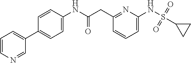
C1(CC(NC2=CC=C(C3=CC=CN=C3)C=C2)=O)=NC(NS(=O)(=O)C2CC2)=CC=C1
